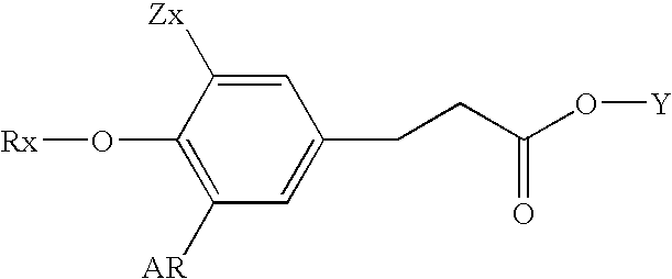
C1([AR])=C(O[Rx])C([Zx])=CC(CCC(O[Y])=O)=C1
